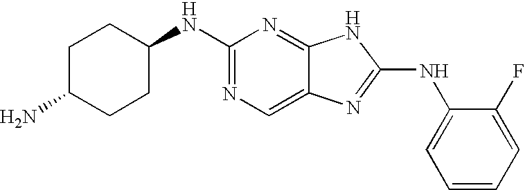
C1(NC2CCC(N)CC2)=NC=C2C(=N1)NC(NC1=CC=CC=C1F)=N2
